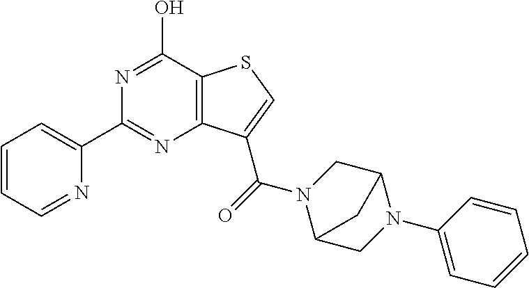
C1(C2=CC=CC=N2)=NC2=C(C(O)=N1)SC=C2C(=O)N1C2CN(C3=CC=CC=C3)C(C1)C2
